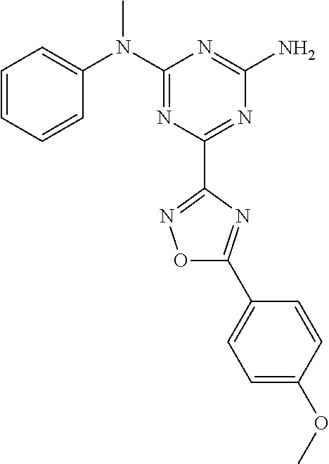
C1=CC=CC(N(C2=NC(C3=NOC(C4=CC=C(OC)C=C4)=N3)=NC(N)=N2)C)=C1
